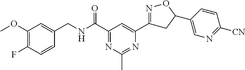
C1(OC)=C(F)C=CC(CNC(C2=NC(C)=NC(C3=NOC(C4=CN=C([CN])C=C4)C3)=C2)=O)=C1
